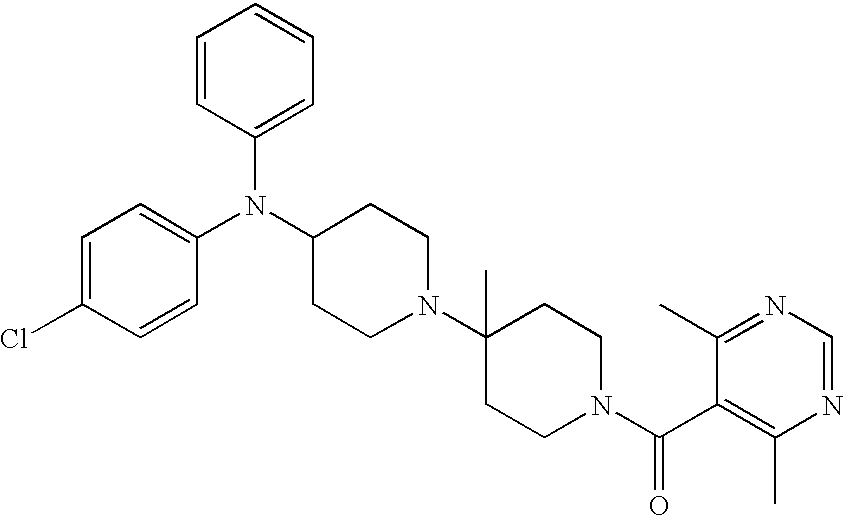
C1(N(C2CCN(C3(C)CCN(C(C4=C(C)N=CN=C4C)=O)CC3)CC2)C2=CC=C(Cl)C=C2)=CC=CC=C1
